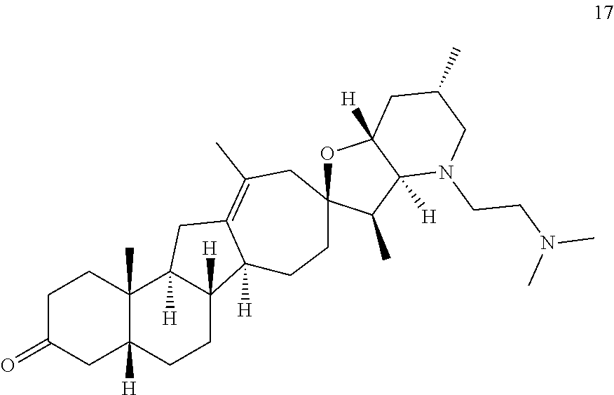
C1C(=O)CC2([H])C(C)(C1)C1([H])C([H])(CC2)C2([H])C(=C(C)CC3(CC2)OC2([H])C([H])(C3C)N(CCN(C)C)CC(C)C2)C1
